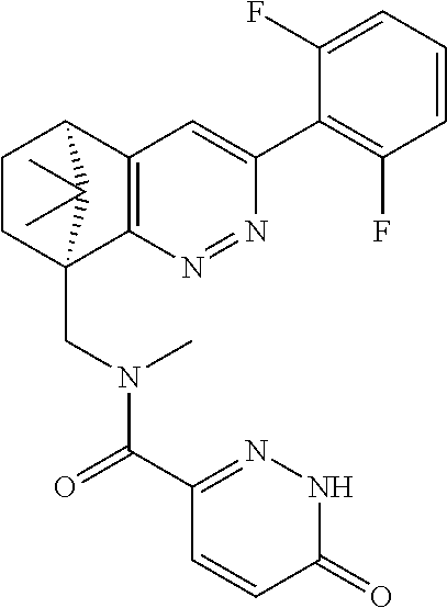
N1=NC2=C(C=C1C1=C(F)C=CC=C1F)C1CCC2(CN(C(C2=NNC(=O)C=C2)=O)C)C1(C)C
